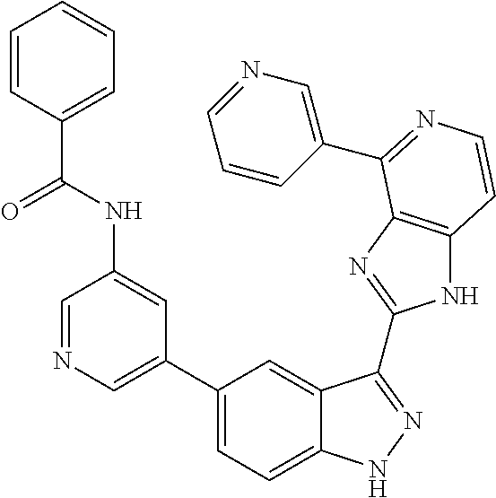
C1(C2=CN=CC(NC(=O)C3=CC=CC=C3)=C2)=CC=C2C(=C1)C(C1=NC3=C(N1)C=CN=C3C1=CN=CC=C1)=NN2
